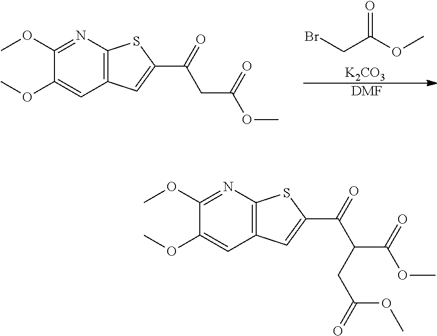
BrCC(OC)=O.[K2CO3].[DMF].COC1=NC2=C(C=C1OC)C=C(C(CC(OC)=O)=O)S2.COC1=NC2=C(C=C1OC)C=C(C(C(C(OC)=O)CC(OC)=O)=O)S2
